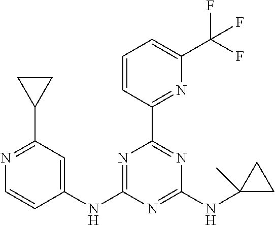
C1(NC2=NC(C3=NC(C(F)(F)F)=CC=C3)=NC(NC3(C)CC3)=N2)=CC(C2CC2)=NC=C1
